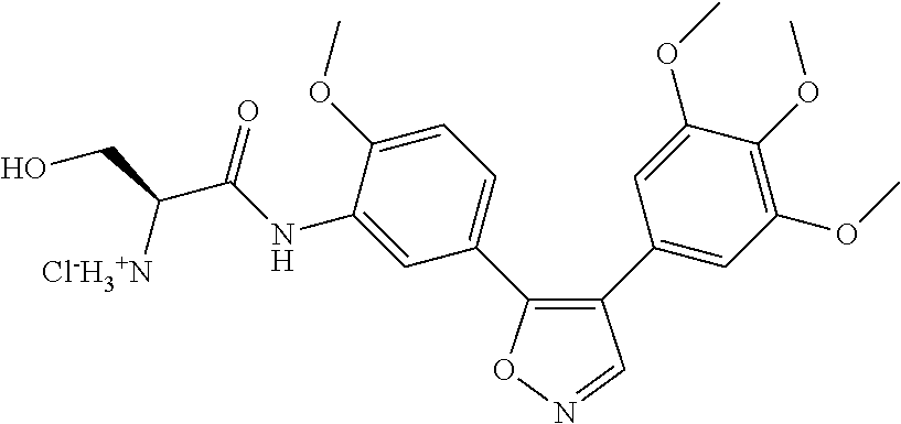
C1(C2=CC(OC)=C(OC)C(OC)=C2)=C(C2=CC=C(OC)C(NC(C(CO)[Cl-H3+N])=O)=C2)ON=C1
